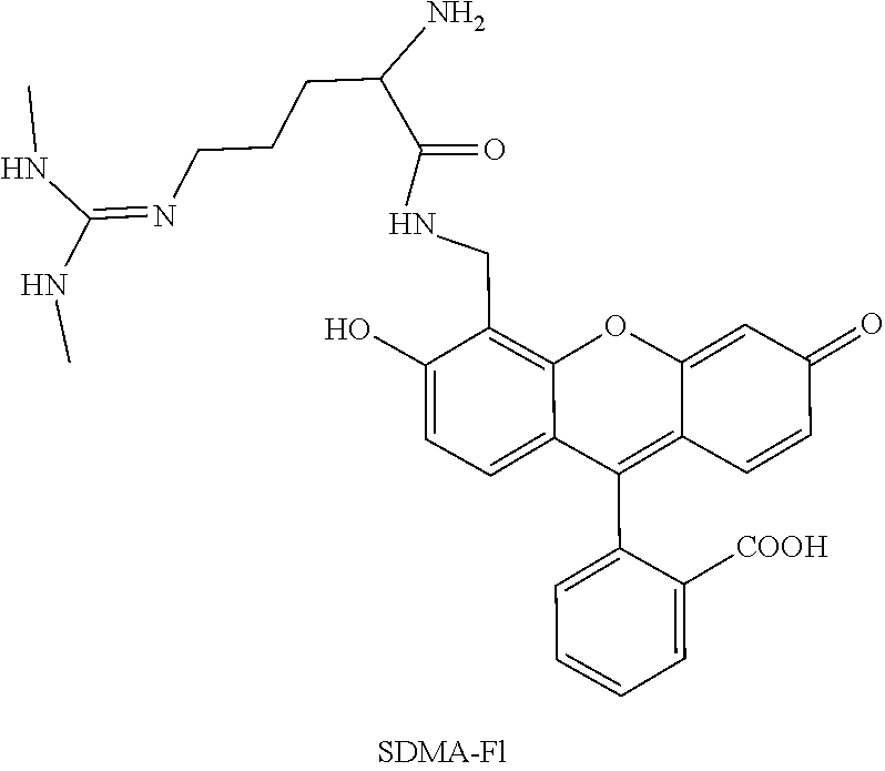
NC(CCCN=C(NC)NC)C(NCC1=C2C(=CC=C1O)C(C1=CC=CC=C1[COOH])=C1C(=CC(=O)C=C1)O2)=O
